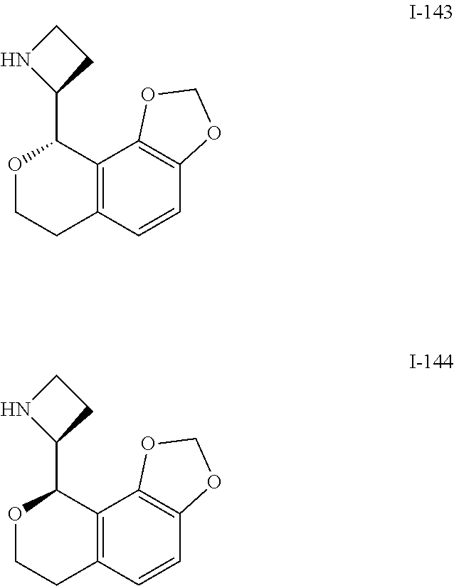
C1(C2OCCC3=C2C2=C(C=C3)OCO2)CCN1.C1(C2OCCC3=C2C2=C(C=C3)OCO2)CCN1
